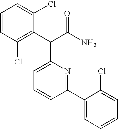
C1=CC=C(Cl)C(C(C(N)=O)C2=CC=CC(C3=CC=CC=C3Cl)=N2)=C1Cl
